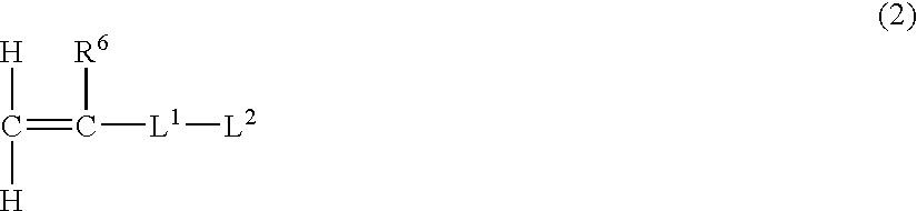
[H]C([H])=C([L1][L2])[R6]
